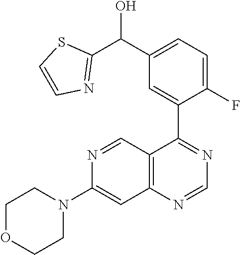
C1OCCN(C2=CC3=C(C=N2)C(C2=CC(C(C4=NC=CS4)O)=CC=C2F)=NC=N3)C1
